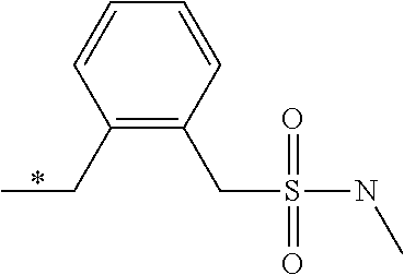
C1(CC)=C(CS(NC)(=O)=O)C=CC=C1
